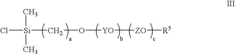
Cl[Si](CO[YO][ZO][R5])(C)C
